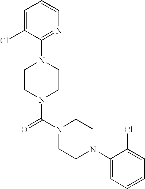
C1(N2CCN(C(N3CCN(C4=CC=CC=C4Cl)CC3)=O)CC2)=NC=CC=C1Cl
